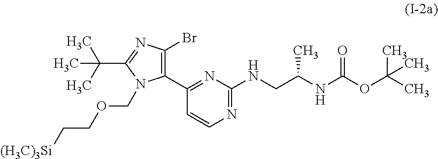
C1(C2=C(Br)N=C(C(C)(C)C)N2COCC[(H3C)3Si])=NC(NCC(NC(OC(C)(C)C)=O)C)=NC=C1
